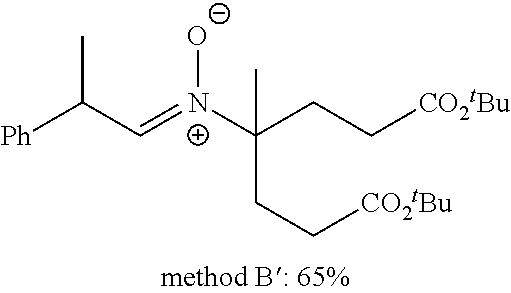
C(C=[N+](C(CC[CO2tBu])(C)CC[CO2tBu])[O-])([Ph])C
